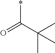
C(C(=O)*)(C)(C)C
